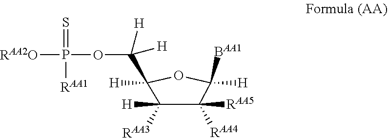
C(OP([RAA2O])(=S)[RAA1])([H])([H])C1([H])C([H])([RAA3])C([RAA5])([RAA4])C([H])([BAA1])O1
